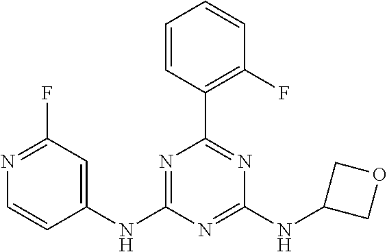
C1(NC2=NC(C3=C(F)C=CC=C3)=NC(NC3COC3)=N2)=CC(F)=NC=C1
